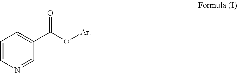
C1=CN=CC(C(O[Ar])=O)=C1
